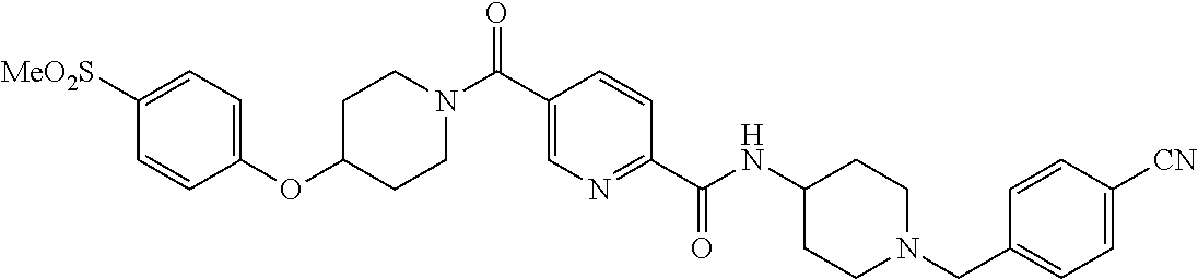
C1=CC(OC2CCN(C(C3=CN=C(C(NC4CCN(CC5=CC=C([CN])C=C5)CC4)=O)C=C3)=O)CC2)=CC=C1[MeO2S]
